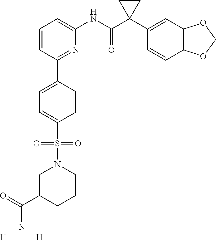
C1=CC=C(NC(C2(C3=CC4=C(C=C3)OCO4)CC2)=O)N=C1C1=CC=C(S(N2CCCC(C(=O)N)C2)(=O)=O)C=C1.[H].[H]
